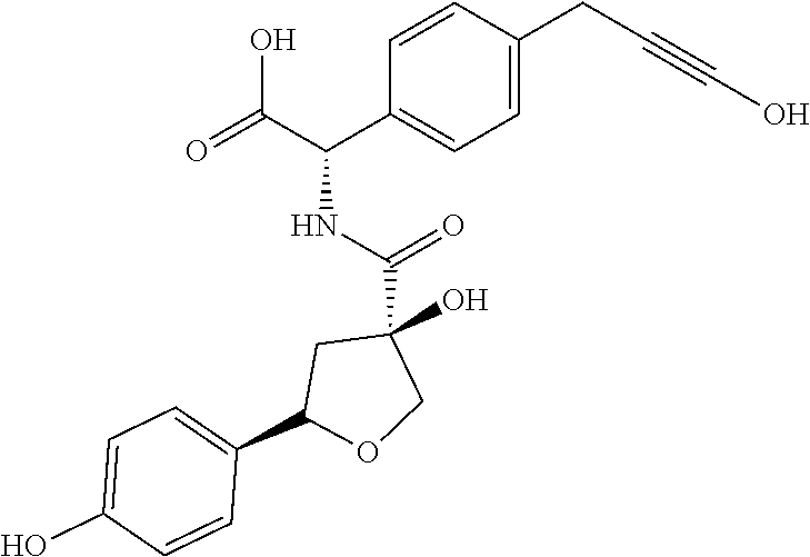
C1=CC(CC#CO)=CC=C1C(C(=O)O)NC(=O)C1(O)CC(C2=CC=C(O)C=C2)OC1
